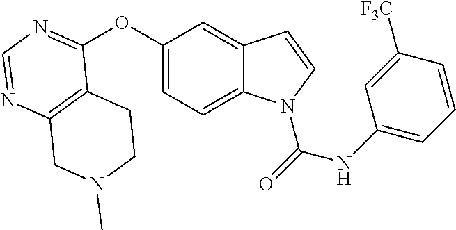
C12=C(N=CN=C1OC1=CC=C3C(=C1)C=CN3C(=O)NC1=CC=CC([F3C])=C1)CN(C)CC2
